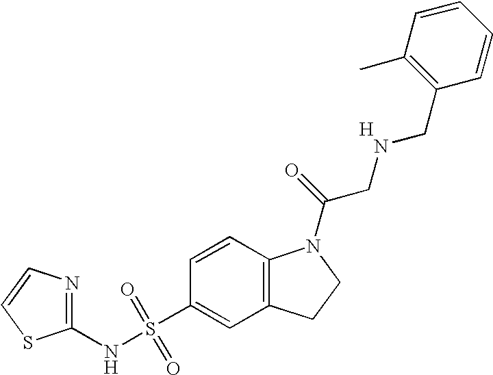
C1=CC2=C(C=C1S(NC1=NC=CS1)(=O)=O)CCN2C(=O)CNCC1=C(C)C=CC=C1.[H]
